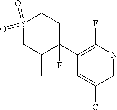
C1=C(Cl)C=NC(F)=C1C1(F)C(C)CS(=O)(=O)CC1
